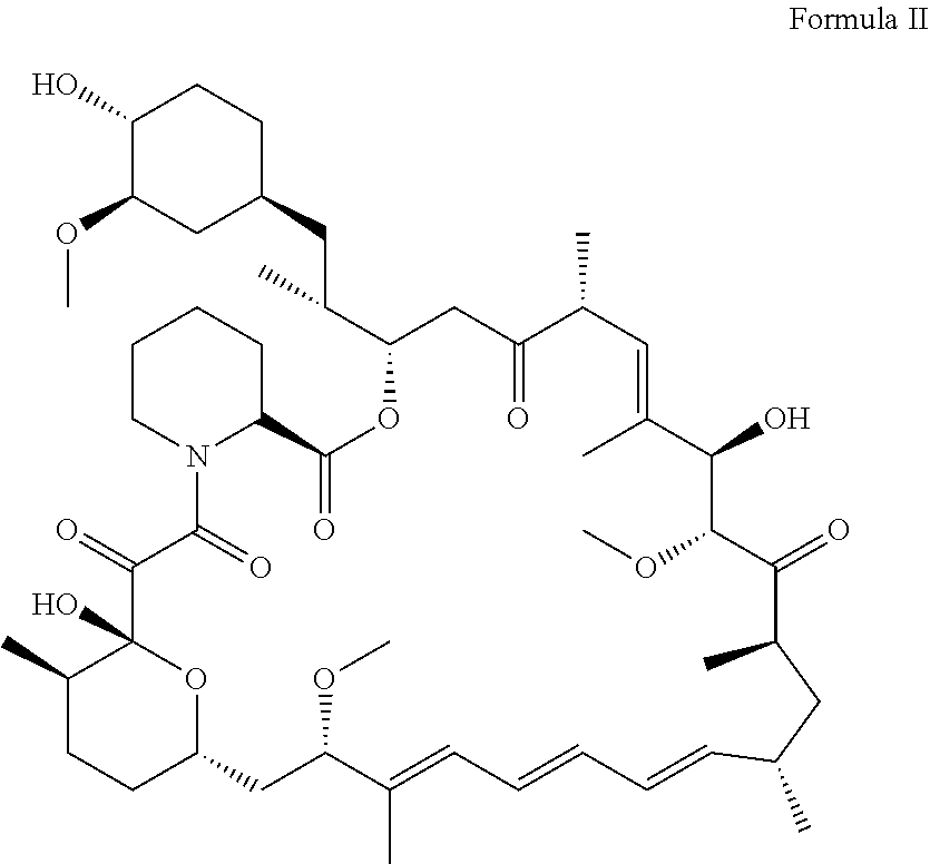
C1(O)C(OC)CC(CC(C)C2CC(=O)C(C)C=C(C)C(O)C(OC)C(=O)C(C)CC(C)C=CC=CC=C(C)C(OC)CC3OC(O)(C(=O)C(=O)N4C(C(=O)O2)CCCC4)C(C)CC3)CC1
